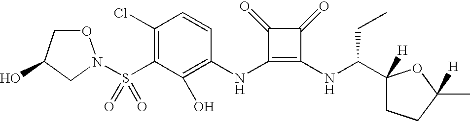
S(C1=C(Cl)C=CC(NC2=C(NC(C3([H])CCC(C)([H])O3)CC)C(=O)C2=O)=C1O)(=O)(=O)N1OCC(O)C1
